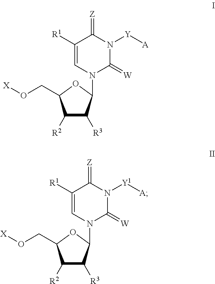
C1([R1])=CN(C2C([R3])C([R2])C(CO[X])O2)C(=[W])N([Y][A])C1=[Z].C1([R1])=CN(C2C([R3])C([R2])C(CO[X])O2)C(=[W])N([Y1][A])C1=[Z]
